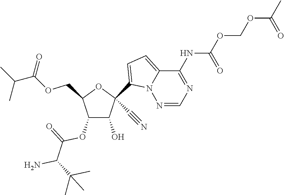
C1(O)C(OC(=O)C(N)C(C)(C)C)C(COC(=O)C(C)C)OC1(C1=CC=C2N1N=CN=C2NC(=O)OCOC(C)=O)C#N
